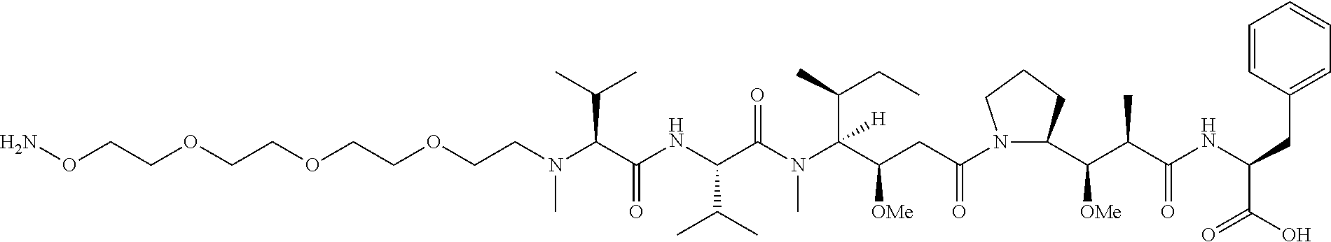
C(OCCN(C(C(NC(C(N(C(C(CC(N1C(C(C(C(NC(C(O)=O)CC2=CC=CC=C2)=O)C)[OMe])CCC1)=O)[OMe])(C(CC)C)[H])C)=O)C(C)C)=O)C(C)C)C)COCCOCCON
